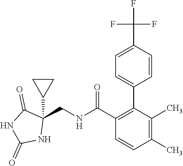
C1(C(NCC2(C3CC3)C(=O)NC(=O)N2)=O)=C(C2=CC=C(C(F)(F)F)C=C2)C(C)=C(C)C=C1
